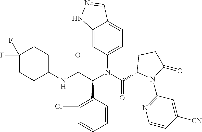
C12=CC(N(C(C3N(C4=NC=CC([CN])=C4)C(=O)CC3)=O)C(C(NC3CCC(F)(F)CC3)=O)C3=C(Cl)C=CC=C3)=CC=C1C=NN2
